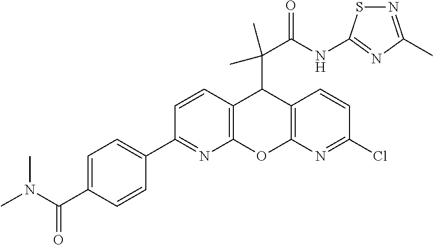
C1(C2=NC3=C(C=C2)C(C(C(NC2=NC(C)=NS2)=O)(C)C)C2=C(O3)N=C(Cl)C=C2)=CC=C(C(N(C)C)=O)C=C1
